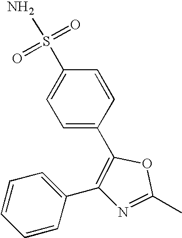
C1=CC=C(C2=C(C3=CC=C(S(N)(=O)=O)C=C3)OC(C)=N2)C=C1
